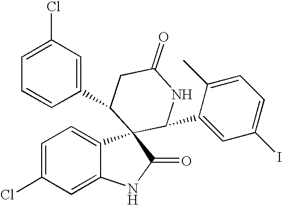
C1(C2C3(C4=CC=C(Cl)C=C4NC3=O)C(C3=CC(I)=CC=C3C)NC(=O)C2)=CC(Cl)=CC=C1
